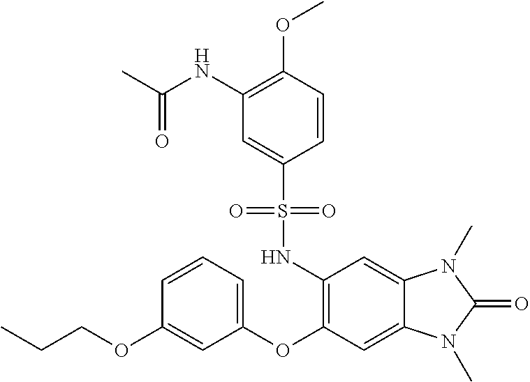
CCCOC1=CC(OC2=C(NS(C3=CC(NC(C)=O)=C(OC)C=C3)(=O)=O)C=C3C(=C2)N(C)C(=O)N3C)=CC=C1
